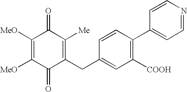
C1([MeO])=C([MeO])C(=O)C(CC2=CC([COOH])=C(C3=CC=NC=C3)C=C2)=C([Me])C1=O
